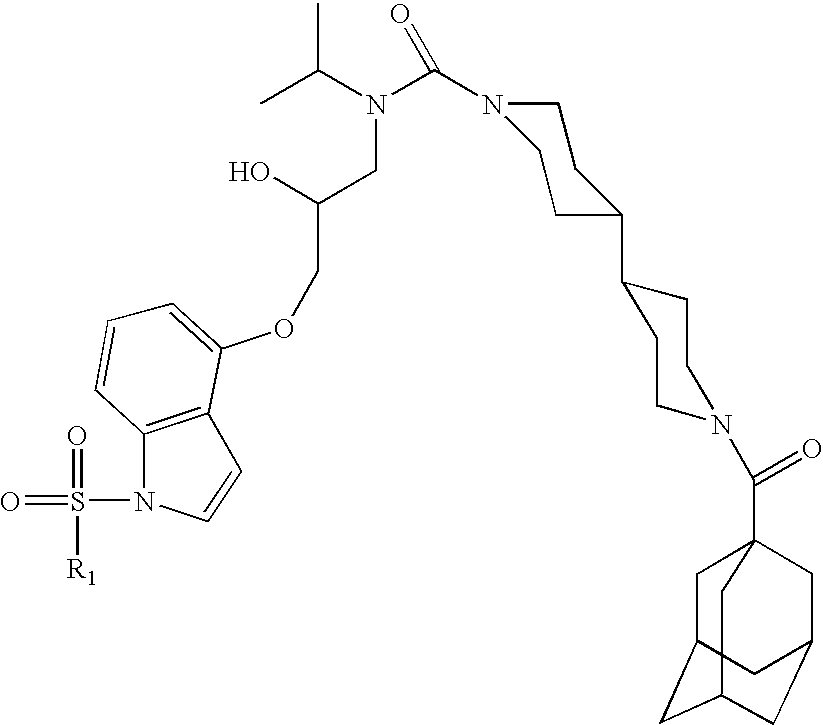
C12=C(C(OCC(CN(C(=O)N3CCC(C4CCN(C(=O)C56CC7CC(CC(C5)C7)C6)CC4)CC3)C(C)C)O)=CC=C1)C=CN2S(=O)(=O)[R1]
